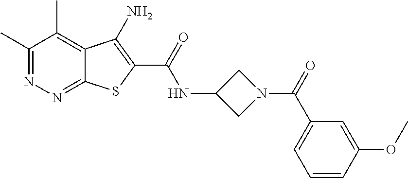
C1(C)=NN=C2C(=C1C)C(N)=C(C(=O)NC1CN(C(=O)C3=CC=CC(OC)=C3)C1)S2
